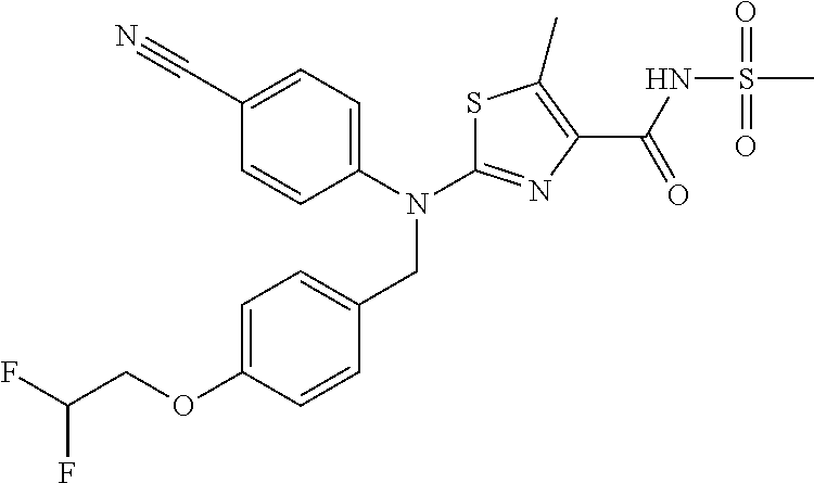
N(C1=NC(C(NS(C)(=O)=O)=O)=C(C)S1)(CC1=CC=C(OCC(F)F)C=C1)C1=CC=C(C#N)C=C1
